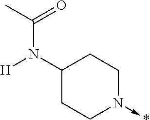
C1(N(C(C)=O)[H])CCN(->*)CC1
